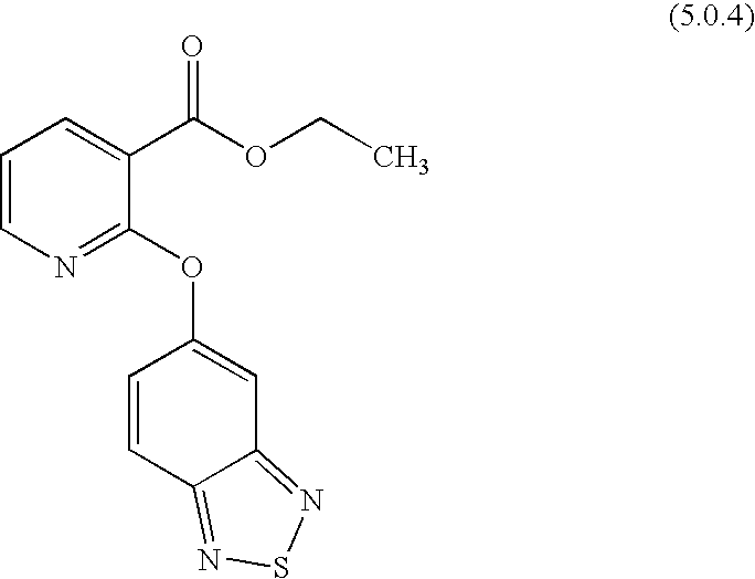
C1=CN=C(OC2=CC3=NSN=C3C=C2)C(C(OCC)=O)=C1
